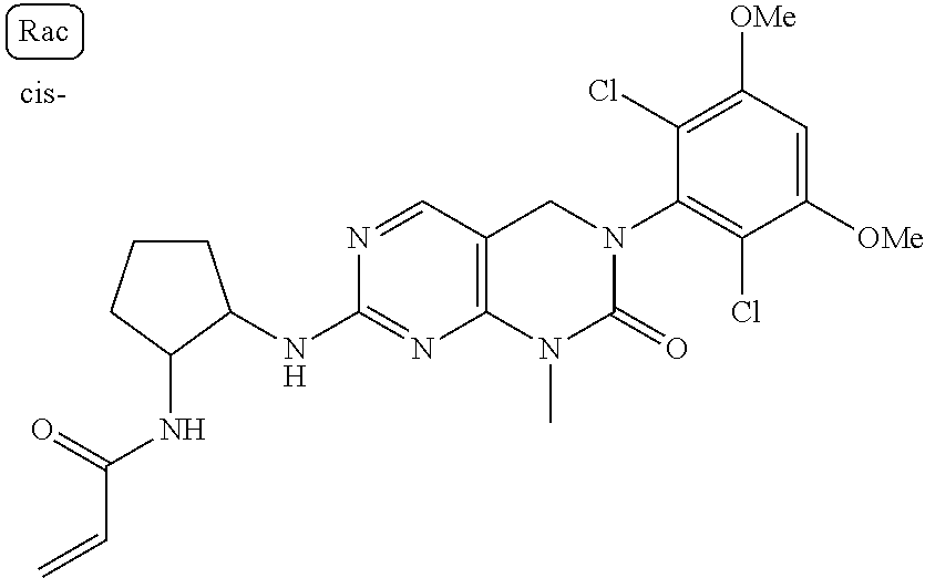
C1(NC2CCCC2NC(C=C)=O)=NC2=C(CN(C3=C(Cl)C([OMe])=CC([OMe])=C3Cl)C(=O)N2C)C=N1
